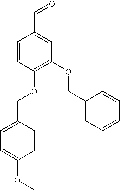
C1=CC(OCC2=CC=C(OC)C=C2)=C(OCC2=CC=CC=C2)C=C1C=O
